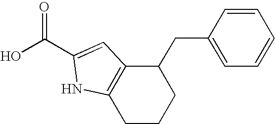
C1(CC2=CC=CC=C2)C2=C(CCC1)NC(C(O)=O)=C2
